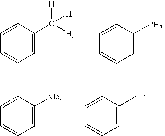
C1=CC(C([H])([H])[H])=CC=C1.C1=CC(C)=CC=C1.C1=CC([Me])=CC=C1.C1=CC(C)=CC=C1
